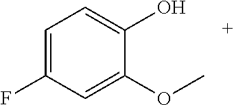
C1=C(F)C=C(OC)C(O)=C1
